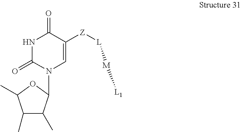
C1(C)C(C)C(N2C=C([Z][L][M][L1])C(=O)NC2=O)OC1C
